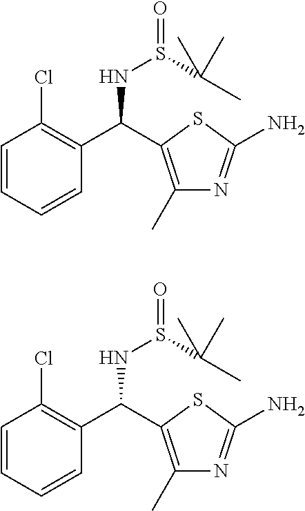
C1=CC=CC(C(NS(=O)C(C)(C)C)C2=C(C)N=C(N)S2)=C1Cl.C1=CC=CC(C(NS(=O)C(C)(C)C)C2=C(C)N=C(N)S2)=C1Cl
